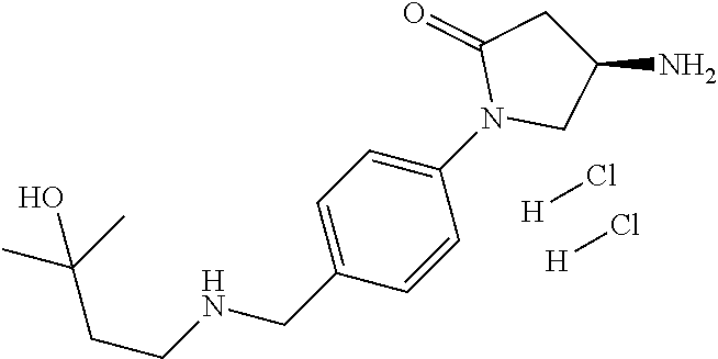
C(CCNCC1=CC=C(N2CC(N)CC2=O)C=C1)(C)(C)O.[H]Cl.[H]Cl
